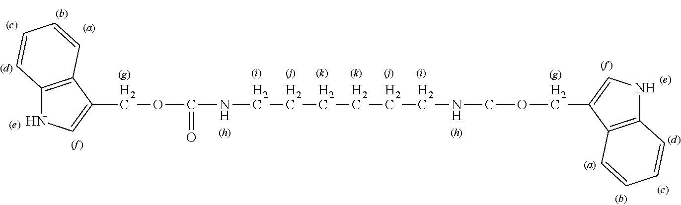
C1(COC(=O)NCCCCCCNCOCC2=CNC3=C2C=CC=C3)=CNC2=C1C=CC=C2
